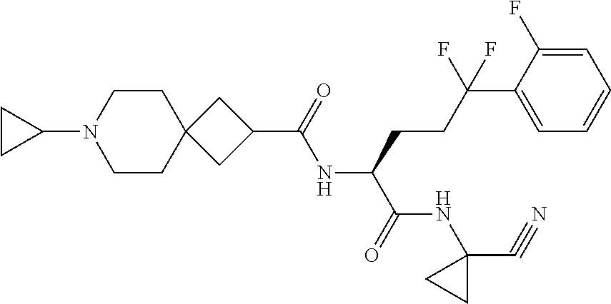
C(NC(C(NC1(C#N)CC1)=O)CCC(C1=CC=CC=C1F)(F)F)(=O)C1CC2(CCN(C3CC3)CC2)C1
